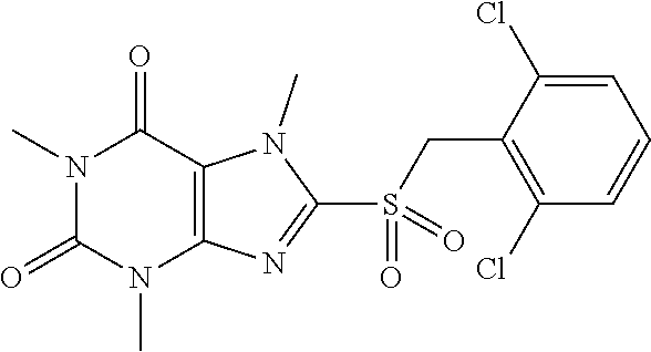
N1(C)C(=O)N(C)C2=C(C1=O)N(C)C(S(=O)(CC1=C(Cl)C=CC=C1Cl)=O)=N2
